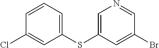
C1=CC=C(SC2=CN=CC(Br)=C2)C=C1Cl
